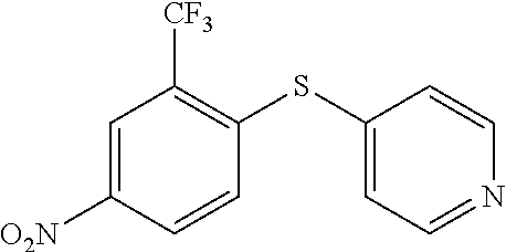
C1(SC2=CC=NC=C2)=C([CF3])C=C([O2N])C=C1
